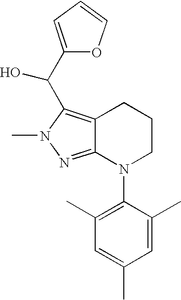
C12=NN(C)C(C(C3=CC=CO3)O)=C1CCCN2C1=C(C)C=C(C)C=C1C
